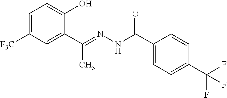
C1=C([F3C])C=C(C(C)=NNC(=O)C2=CC=C(C(F)(F)F)C=C2)C(O)=C1
